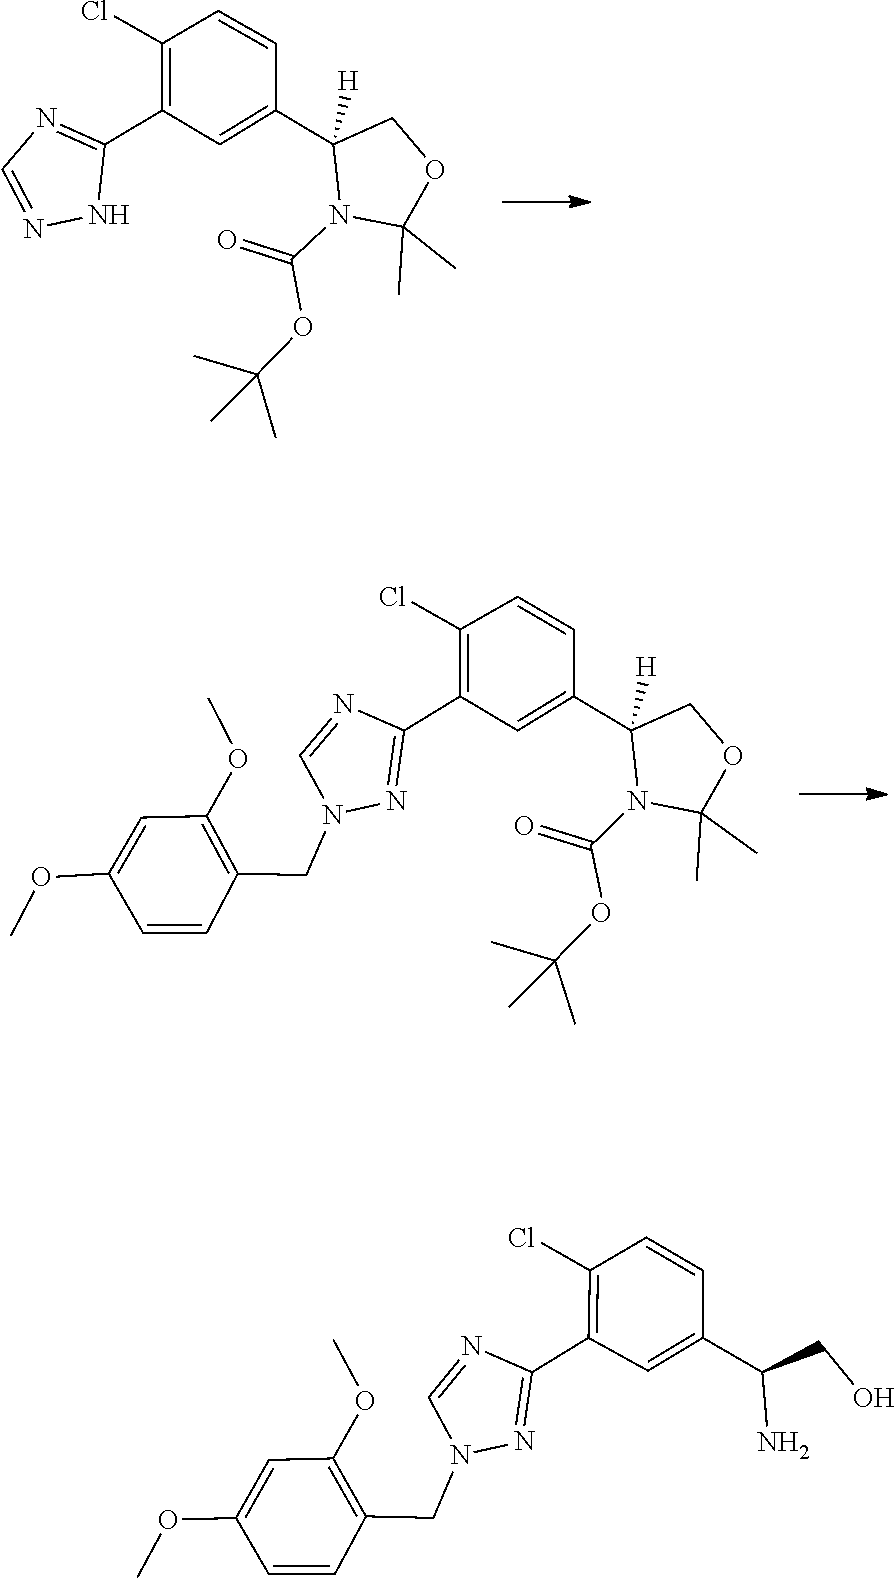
C1=C(C2([H])N(C(OC(C)(C)C)=O)C(C)(C)OC2)C=CC(Cl)=C1C1=NC=NN1.C1=C(C2([H])N(C(OC(C)(C)C)=O)C(C)(C)OC2)C=CC(Cl)=C1C1=NN(CC2=C(OC)C=C(OC)C=C2)C=N1.N1(CC2=C(OC)C=C(OC)C=C2)C=NC(C2=C(Cl)C=CC(C(CO)N)=C2)=N1
